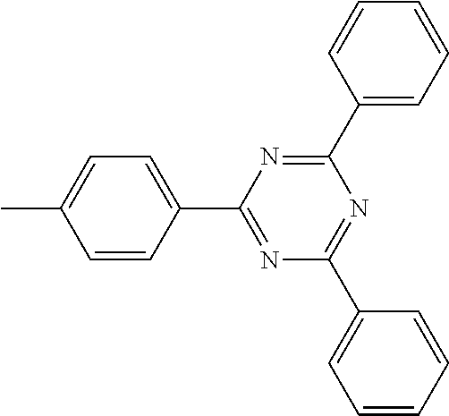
C1=CC(C)=CC=C1C1=NC(C2=CC=CC=C2)=NC(C2=CC=CC=C2)=N1
